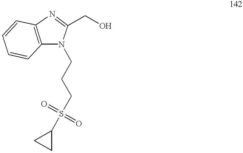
C12=C(N(CCCS(C3CC3)(=O)=O)C(CO)=N1)C=CC=C2
